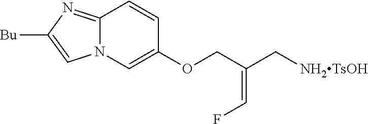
[Bu]C1=CN2C(=N1)C=CC(OCC(C[NH2TsOH])=CF)=C2
